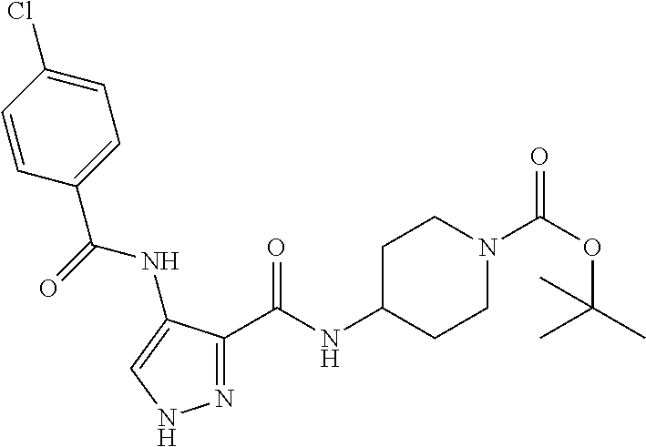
N1=C(C(NC2CCN(C(OC(C)(C)C)=O)CC2)=O)C(NC(=O)C2=CC=C(Cl)C=C2)=CN1
